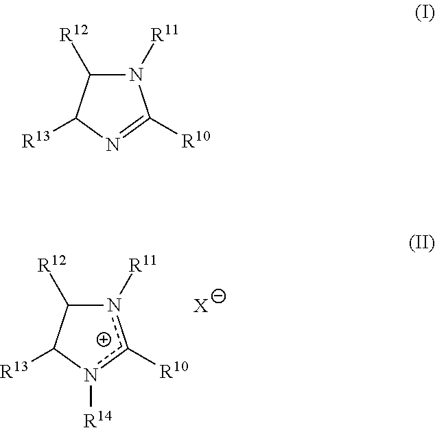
n1([R11])c([R10])n([R14])C([R13])C1[R12].[X].N1([R11])C([R12])C([R13])N=C1[R10]
